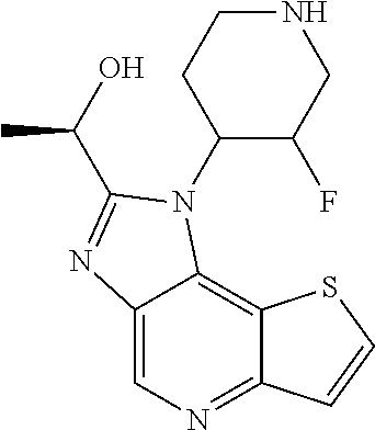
C12=CN=C3C(=C1N(C1C(F)CNCC1)C(C(O)C)=N2)SC=C3
